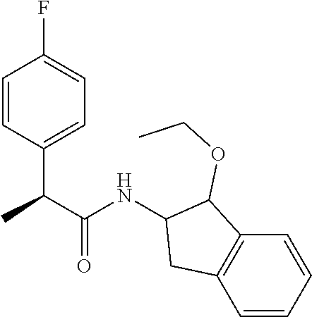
C1=CC(C(C(NC2CC3=C(C2OCC)C=CC=C3)=O)C)=CC=C1F
